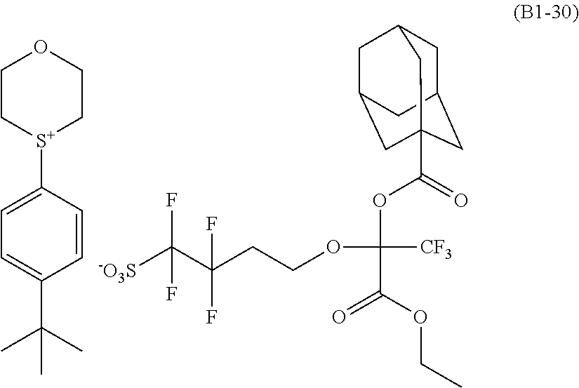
[-O3S]C(F)(C(F)(CCOC([CF3])(OC(C12CC3CC(CC(C1)C3)C2)=O)C(OCC)=O)F)F.[S+]1(C2=CC=C(C(C)(C)C)C=C2)CCOCC1
